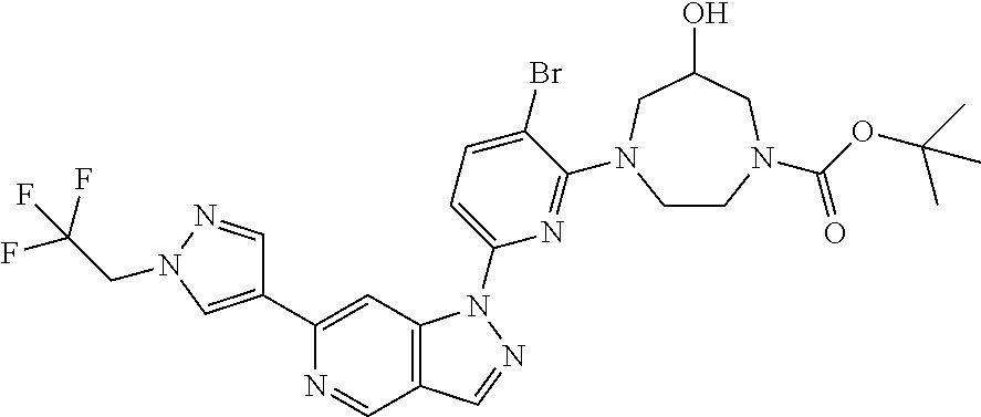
N1=CC2=C(C=C1C1=CN(CC(F)(F)F)N=C1)N(C1=CC=C(Br)C(N3CCN(C(OC(C)(C)C)=O)CC(O)C3)=N1)N=C2
